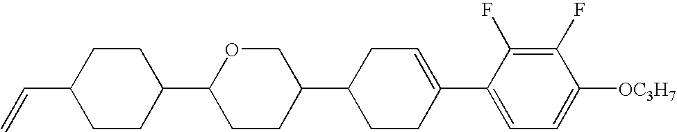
C1(F)=C(F)C(C2=CCC(C3COC(C4CCC(C=C)CC4)CC3)CC2)=CC=C1[OC3H7]
